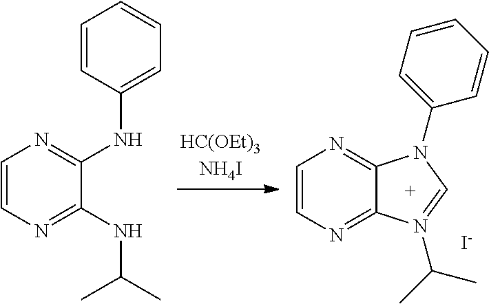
C1=CN=C(NC(C)C)C(NC2=CC=CC=C2)=N1.C1=CN=C2C(=N1)N(C1=CC=CC=C1)C=N2C(C)C.[I-]
